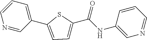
C1=CN=CC(C2=CC=C(C(NC3=CN=CC=C3)=O)S2)=C1
